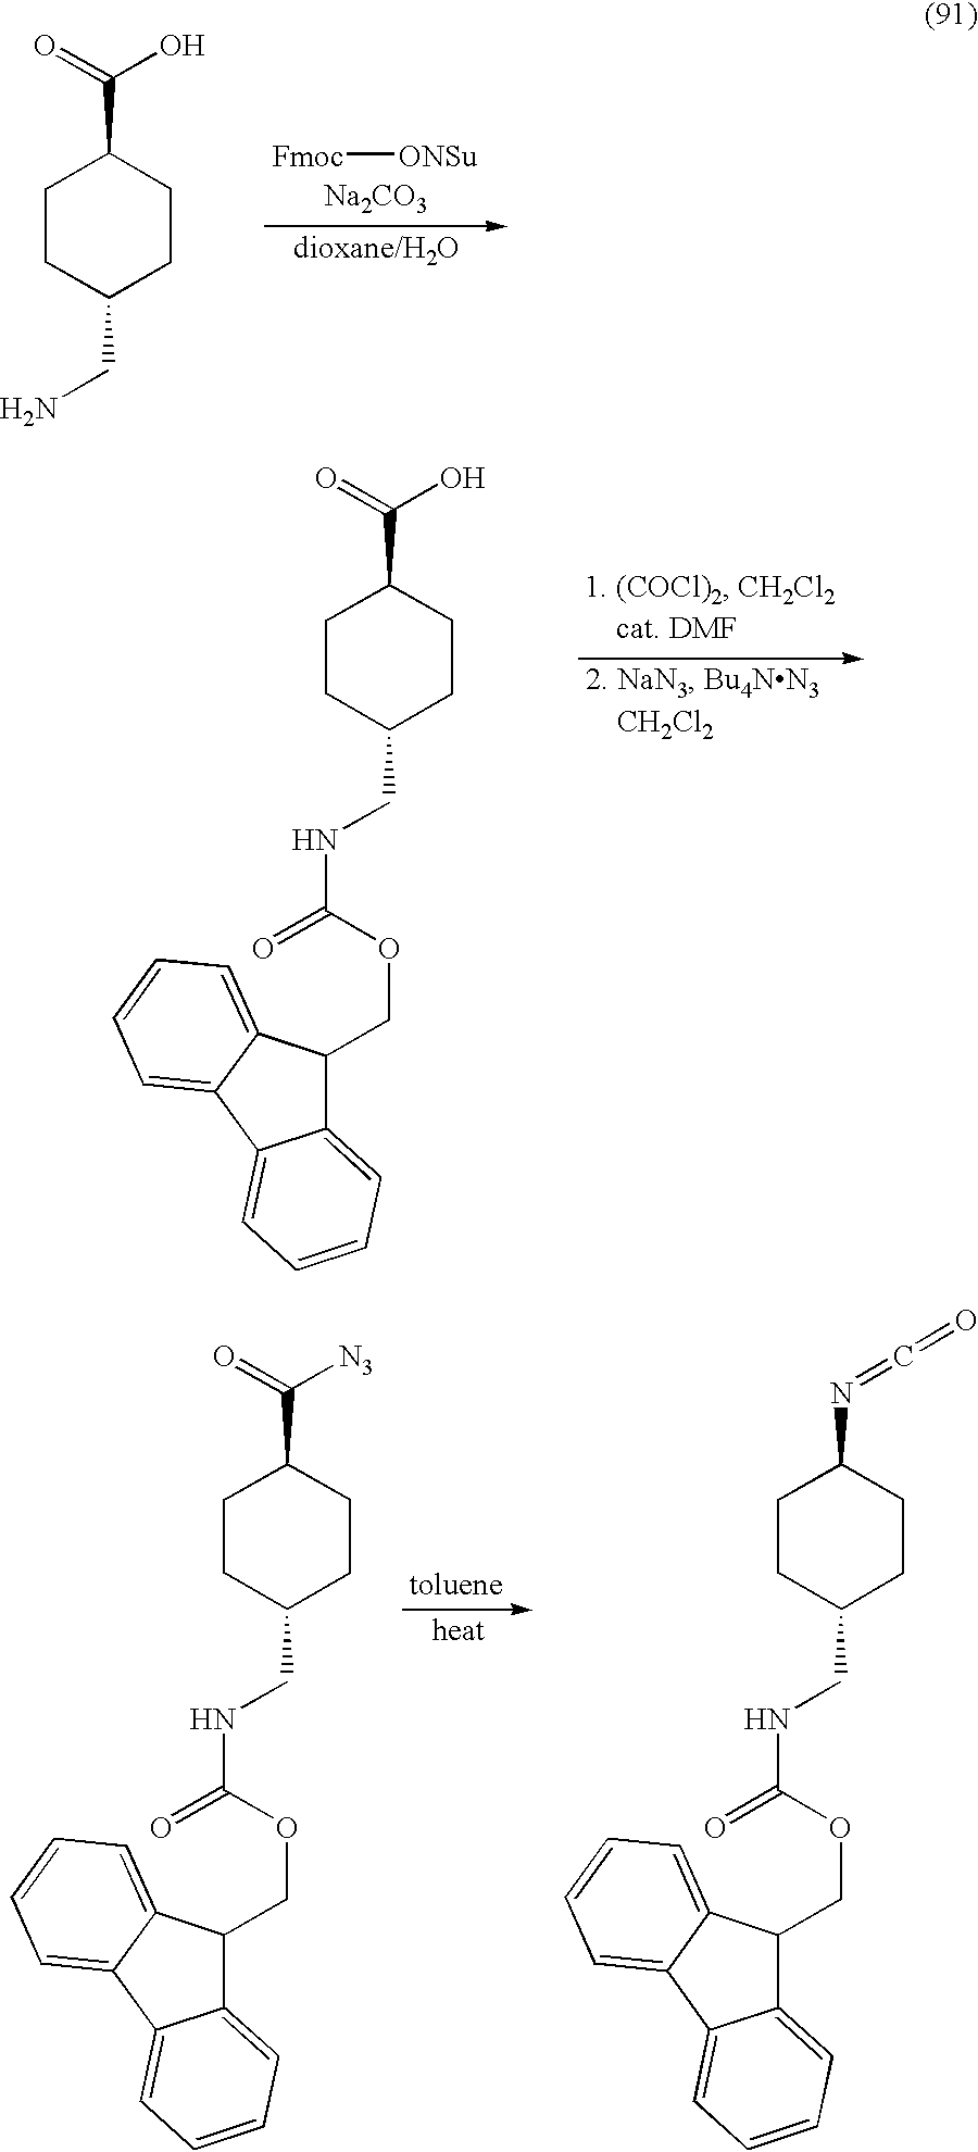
C1CC(CN)CCC1C(=O)O.[Fmoc][ONSu].[Na2CO3].C1CC(CNC(=O)OCC2C3=CC=CC=C3C3=CC=CC=C23)CCC1C(=O)O.C1CC(CNC(=O)OCC2C3=CC=CC=C3C3=CC=CC=C23)CCC1C(=O)[N3].C1CC(CNC(=O)OCC2C3=CC=CC=C3C3=CC=CC=C23)CCC1N=C=O
